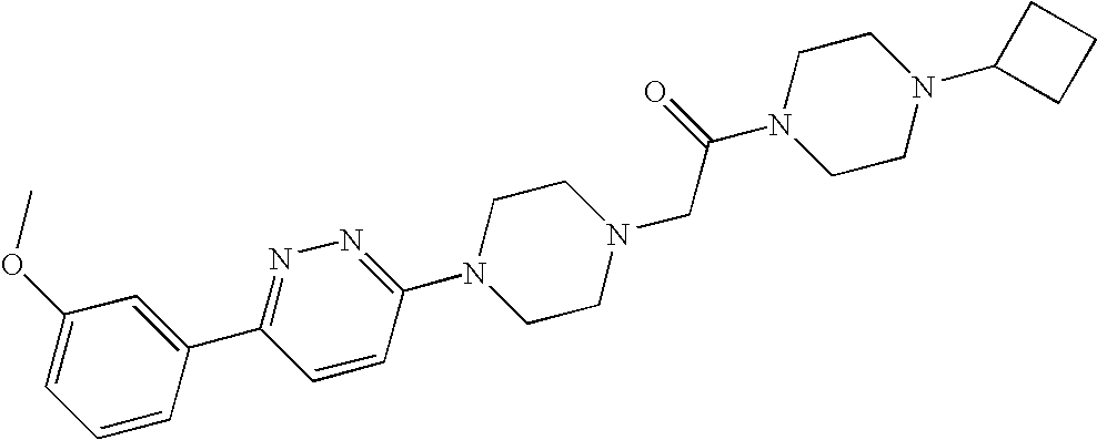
N1=C(C2=CC(OC)=CC=C2)C=CC(N2CCN(CC(N3CCN(C4CCC4)CC3)=O)CC2)=N1
